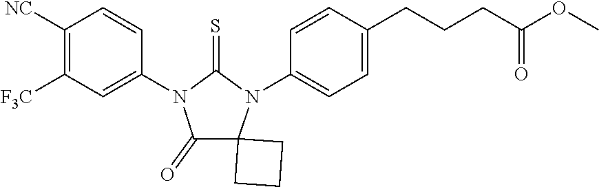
C1([NC])=C([F3C])C=C(N2C(=S)N(C3=CC=C(CCCC(OC)=O)C=C3)C3(CCC3)C2=O)C=C1
